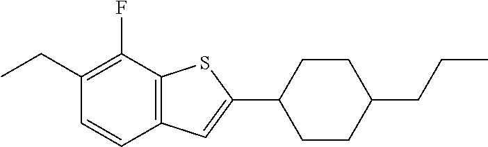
C1(CC)=C(F)C2=C(C=C1)C=C(C1CCC(CCC)CC1)S2
